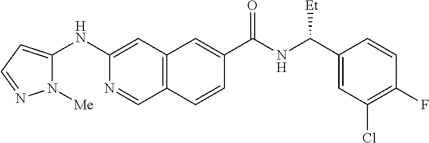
C12=C(C=C(NC3=CC=NN3[Me])N=C1)C=C(C(NC(C1=CC(Cl)=C(F)C=C1)[Et])=O)C=C2
